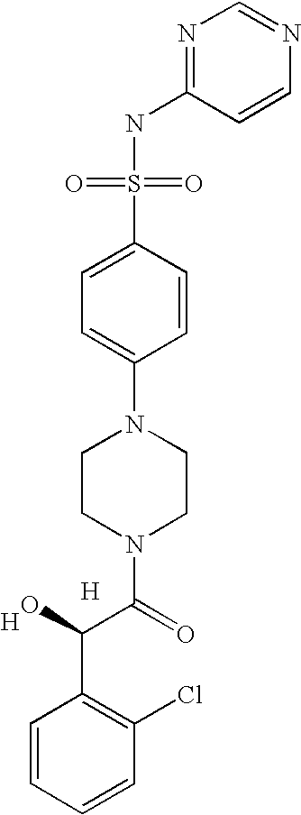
N1=C(NS(=O)(=O)C2=CC=C(N3CCN(C(=O)C(C4=C(Cl)C=CC=C4)O)CC3)C=C2)C=CN=C1.[H].[H]
